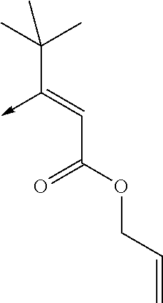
C(C(OCC=C)=O)=C(C(C)(C)C)->C
